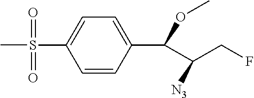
C1=CC(C(OC)C(CF)[N3])=CC=C1S(C)(=O)=O
